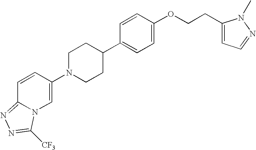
C1=CC(N2CCC(C3=CC=C(OCCC4=CC=NN4C)C=C3)CC2)=CN2C1=NN=C2[CF3]
